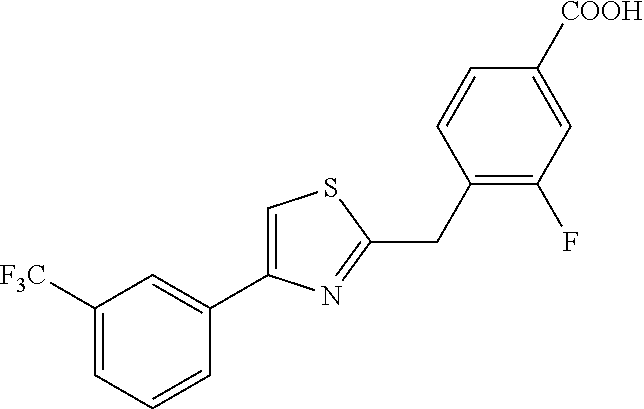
C1([F3C])=CC=CC(C2=CSC(CC3=C(F)C=C([COOH])C=C3)=N2)=C1
